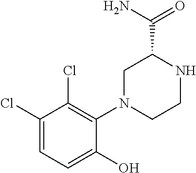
C1(Cl)=CC=C(O)C(N2CCNC(C(N)=O)C2)=C1Cl
